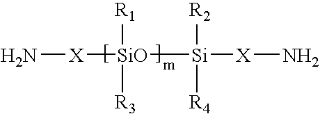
N[X][SiO]([Si]([R2])([R4])[X]N)([R1])[R3]
